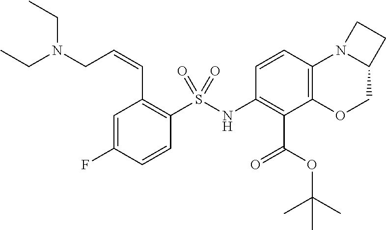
C1=C(F)C=CC(S(NC2=C(C(OC(C)(C)C)=O)C3=C(C=C2)N2C(CO3)CC2)(=O)=O)=C1C=CCN(CC)CC
